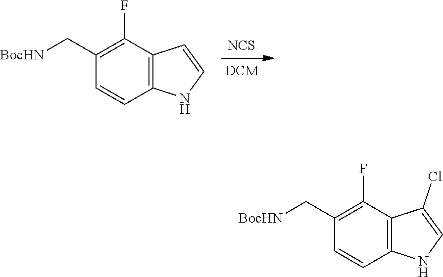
C12=C(C(F)=C(C[BocHN])C=C1)C=CN2.[DCM].[NCS].C12=C(C(F)=C(C[BocHN])C=C1)C(Cl)=CN2
